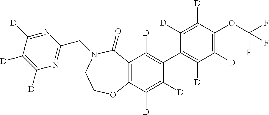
C12=C(C([D])=C([D])C(C3=C([D])C([D])=C(OC(F)(F)F)C([D])=C3[D])=C1[D])OCCN(CC1=NC([D])=C([D])C([D])=N1)C2=O
